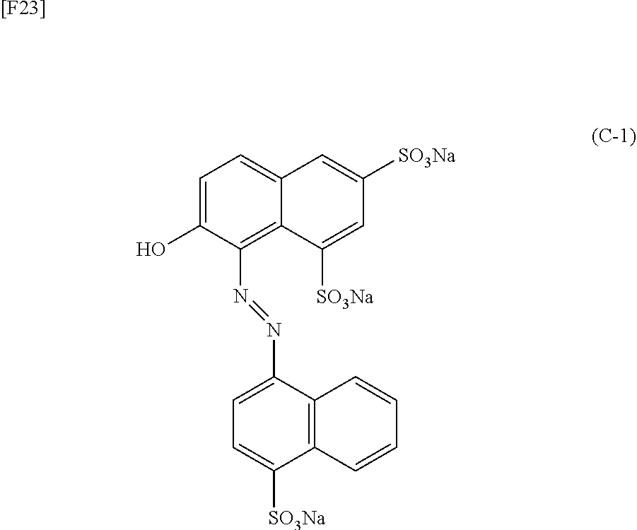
C1=C(O)C(N=NC2=CC=C([SO3Na])C3=C2C=CC=C3)=C2C(=C1)C=C([SO3Na])C=C2[SO3Na].[[F23]]
